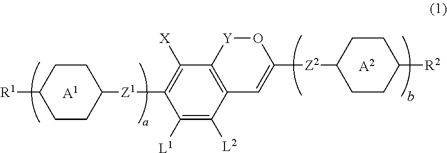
[A1].[A2].C1([Z1]C2=C([X])C3=C(C=C([Z2]C4CCC([R2])CC4)O[Y]3)C([L2])=C2[L1])CCC([R1])CC1
